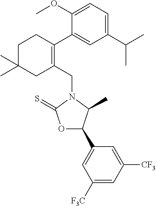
C1(CN2C(=S)OC(C3=CC([F3C])=CC([CF3])=C3)C2C)=C(C2=CC(C(C)C)=CC=C2OC)CCC(C)(C)C1
